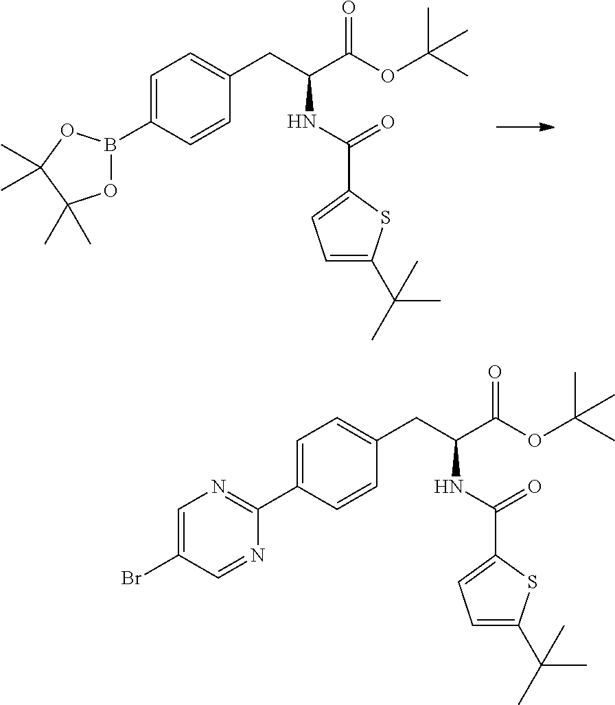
C1=C(B2OC(C)(C)C(C)(C)O2)C=CC(CC(C(OC(C)(C)C)=O)NC(=O)C2=CC=C(C(C)(C)C)S2)=C1.C1=C(C2=NC=C(Br)C=N2)C=CC(CC(C(OC(C)(C)C)=O)NC(=O)C2=CC=C(C(C)(C)C)S2)=C1
